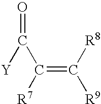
C(=O)([Y])C(=C([R8])[R9])[R7]
